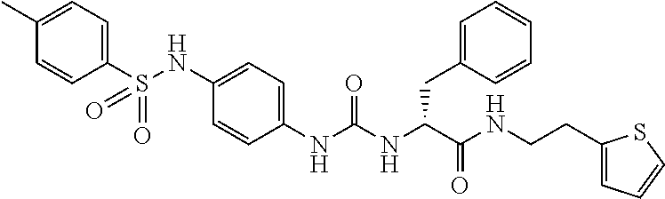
C1(C)=CC=C(S(NC2=CC=C(NC(NC(C(NCCC3=CC=CS3)=O)CC3=CC=CC=C3)=O)C=C2)(=O)=O)C=C1
